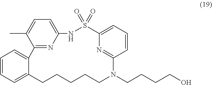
C1=CC=C2C(=C1)C1=NC(=CC=C1C)NS(=O)(=O)C1=CC=CC(=N1)N(CCCCO)CCCCC2
